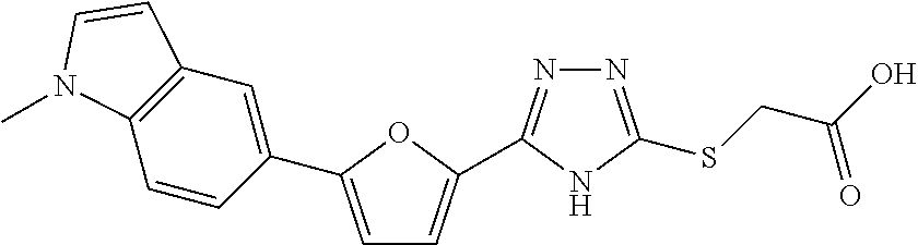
C1=C(C2=CC3=C(C=C2)N(C)C=C3)OC(C2=NN=C(SCC(O)=O)N2)=C1
